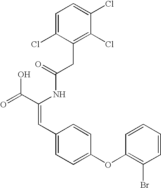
C(=O)(NC(C(=O)O)=CC1=CC=C(OC2=C(Br)C=CC=C2)C=C1)CC1=C(Cl)C(Cl)=CC=C1Cl
